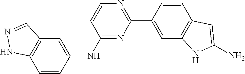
N1=C(NC2=CC3=C(C=C2)NN=C3)C=CN=C1C1=CC2=C(C=C1)C=C(N)N2
